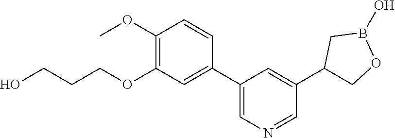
C1(OC)=C(OCCCO)C=C(C2=CN=CC(C3COB(O)C3)=C2)C=C1
